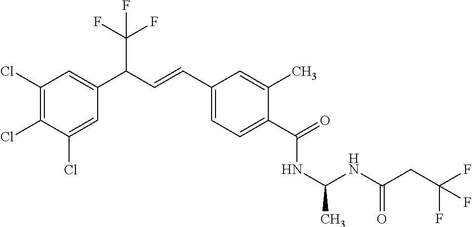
C1(Cl)=C(Cl)C(Cl)=CC(C(C=CC2=CC=C(C(=O)NC(C)NC(CC(F)(F)F)=O)C(C)=C2)C(F)(F)F)=C1
